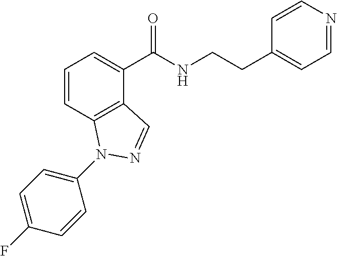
C1=CC2=C(C(C(NCCC3=CC=NC=C3)=O)=C1)C=NN2C1=CC=C(F)C=C1
